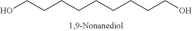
C(CCCCCCCO)CO
